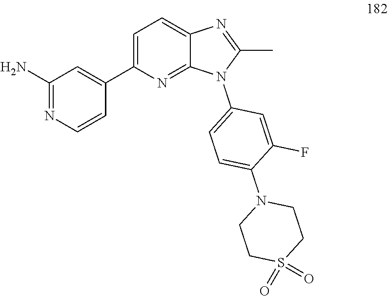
S1(=O)(=O)CCN(C2=CC=C(N3C(C)=NC4=CC=C(C5=CC(N)=NC=C5)N=C34)C=C2F)CC1
